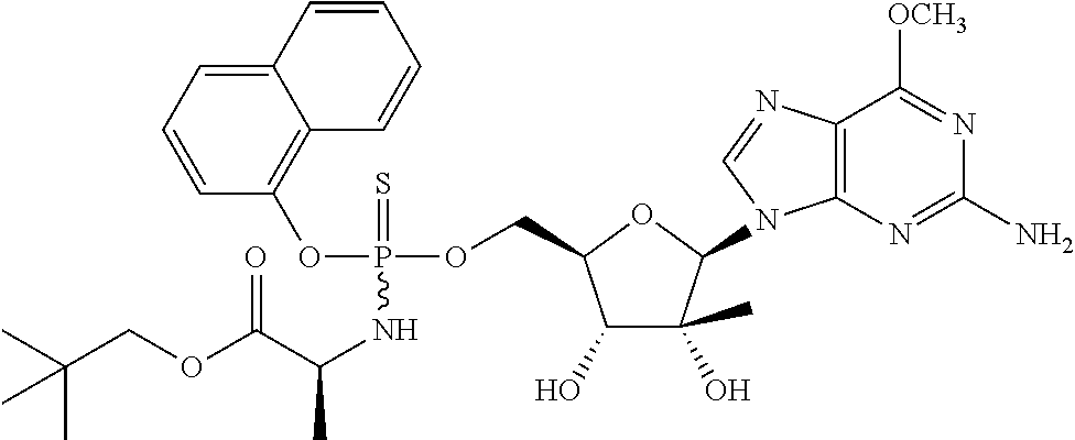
C1(O)C(C)(O)C(N2C3=C(N=C2)C([OCH3])=NC(N)=N3)OC1COP(OC1=C2C(=CC=C1)C=CC=C2)(=S)NC(C)C(OCC(C)(C)C)=O
